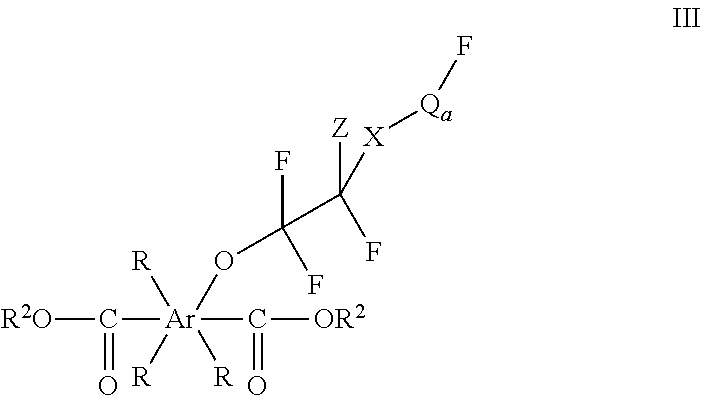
[R2O]C(=O)[Ar](C([OR2])=O)([R])([R])([R])OC(F)(F)C(F)([Z])[X][Qa]F
